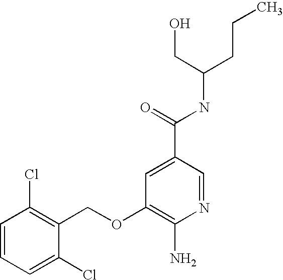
C1=CC=C(Cl)C(COC2=C(N)N=CC(C(=O)NC(CO)CCC)=C2)=C1Cl
